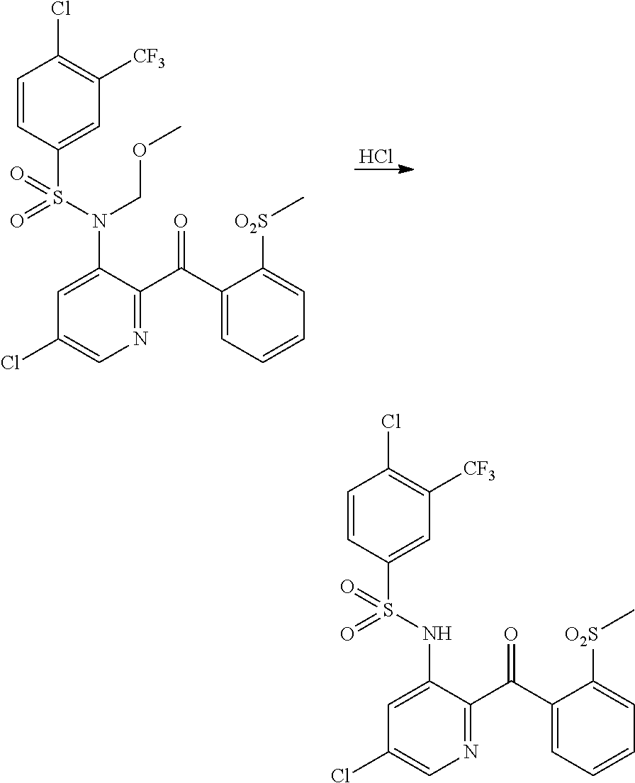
C1(NS(C2=CC([CF3])=C(Cl)C=C2)(=O)=O)=CC(Cl)=CN=C1C(C1=CC=CC=C1[O2S]C)=O.C1(N(S(C2=CC([CF3])=C(Cl)C=C2)(=O)=O)COC)=CC(Cl)=CN=C1C(C1=CC=CC=C1[O2S]C)=O.Cl
